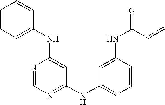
C1=CC=CC(NC2=CC(NC3=CC=CC(NC(C=C)=O)=C3)=NC=N2)=C1
